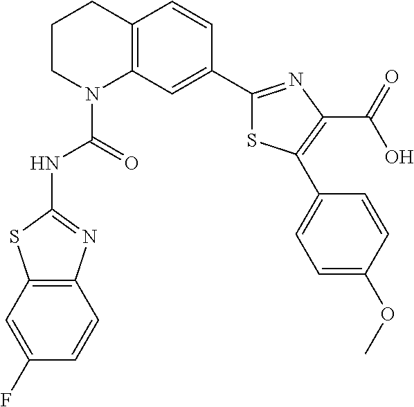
C1CN(C(=O)NC2=NC3=C(S2)C=C(F)C=C3)C2=C(C1)C=CC(C1=NC(C(=O)O)=C(C3=CC=C(OC)C=C3)S1)=C2
